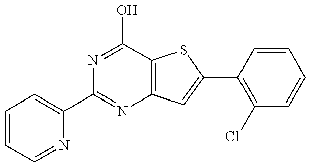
C1=CC=NC(C2=NC3=C(C(O)=N2)SC(C2=C(Cl)C=CC=C2)=C3)=C1
